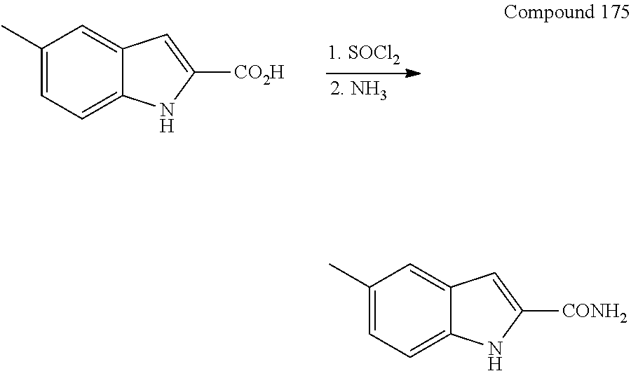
C1(C)=CC=C2C(=C1)C=C([CO2H])N2.C1(C)=CC=C2C(=C1)C=C([CONH2])N2
